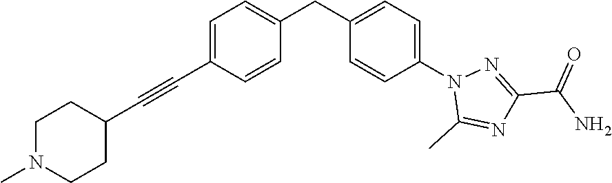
C(C1=CC=C(CC2=CC=C(N3C(C)=NC(C(N)=O)=N3)C=C2)C=C1)#CC1CCN(C)CC1
